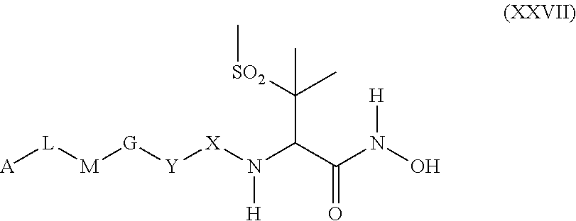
[X](N(C(C([SO2]C)(C)C)C(N([H])O)=O)[H])[Y][G][M][L][A]
